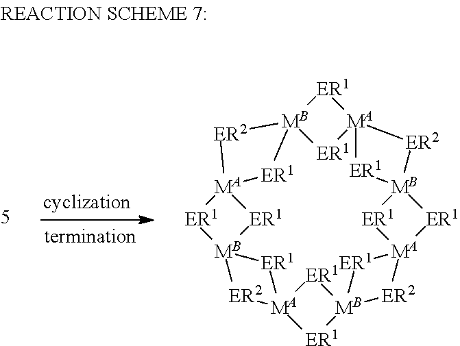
[MB]123[ER1][MA]4([ER1]1)[ER2][MB]1([ER1][MA]5([ER1]1)[ER1][MB]1([ER2]5)[ER1][MA]5([ER1]1)[ER2][MB]1([ER1]5)[ER1][MA]([ER1]1)([ER1]2)[ER2]3)[ER1]4
